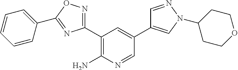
C1(C2=NOC(C3=CC=CC=C3)=N2)=C(N)N=CC(C2=CN(C3CCOCC3)N=C2)=C1
